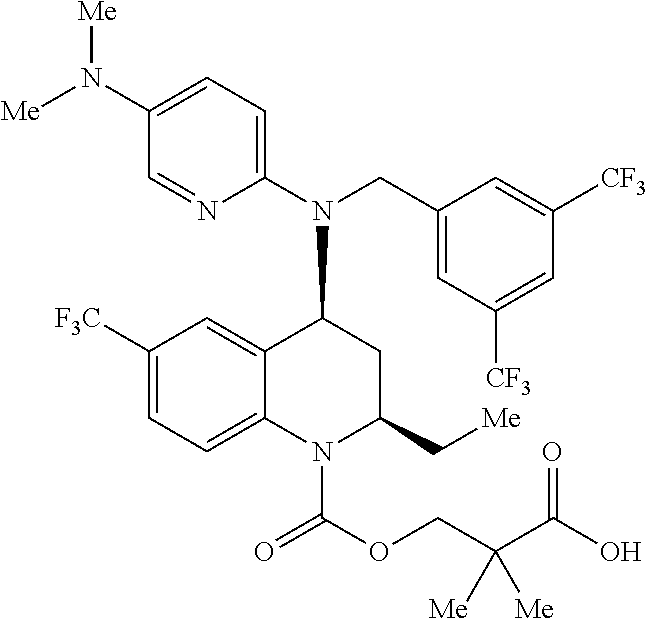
C1(N(CC2=CC([CF3])=CC([CF3])=C2)C2C3=CC([F3C])=CC=C3N(C(OCC(C(O)=O)([Me])[Me])=O)C(C[Me])C2)=CC=C(N([Me])[Me])C=N1
